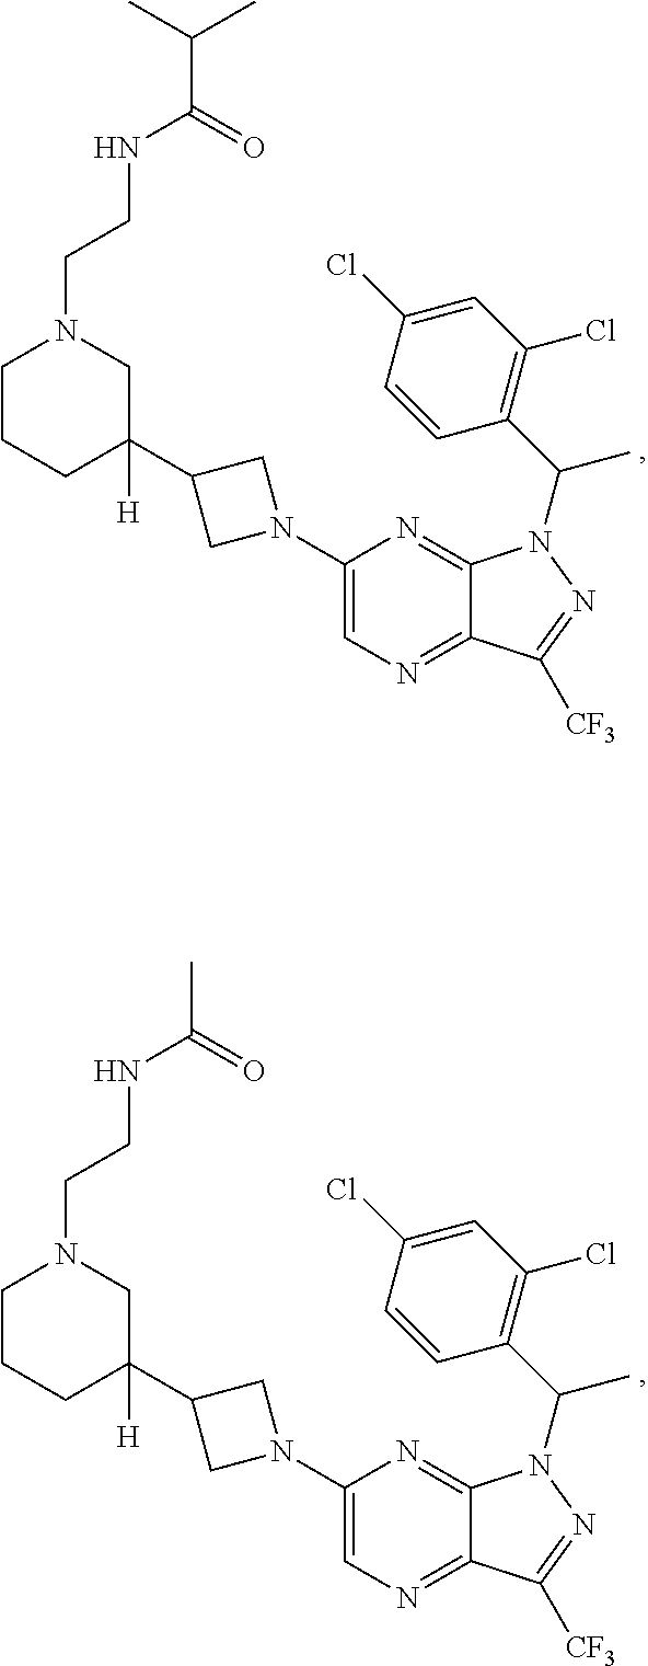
C1CCC([H])(C2CN(C3=CN=C4C(=N3)N(C(C3=C(Cl)C=C(Cl)C=C3)C)N=C4[CF3])C2)CN1CCNC(=O)C(C)C.C1CCC([H])(C2CN(C3=CN=C4C(=N3)N(C(C3=C(Cl)C=C(Cl)C=C3)C)N=C4[CF3])C2)CN1CCNC(=O)C
